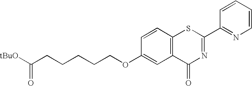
C(CCCOC1=CC2=C(C=C1)SC(C1=NC=CC=C1)=NC2=O)CC([tBuO])=O
